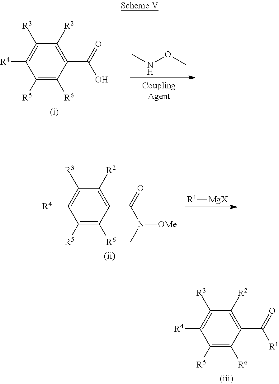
C1([R5])=C([R6])C(C(=O)O)=C([R2])C([R3])=C1[R4].N(OC)C.C1([R5])=C([R6])C(C(=O)N(C)[OMe])=C([R2])C([R3])=C1[R4].[R1][MgX].C1([R5])=C([R6])C(C(=O)[R1])=C([R2])C([R3])=C1[R4]
